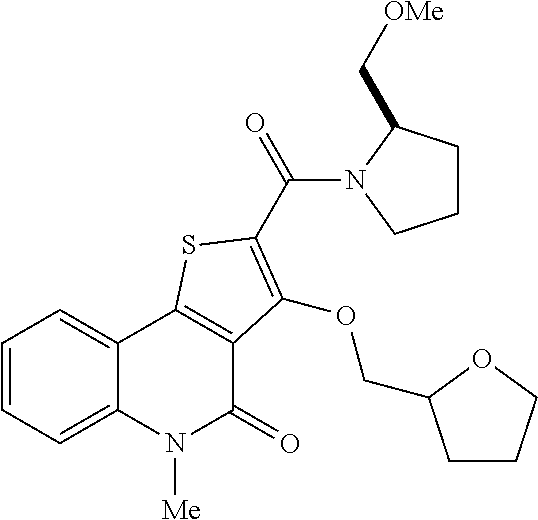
C1=CC=C2C(=C1)C1=C(C(=O)N2[Me])C(OCC2CCCO2)=C(C(=O)N2CCCC2C[OMe])S1
